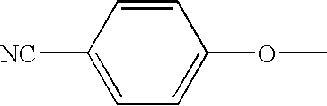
C1([NC])=CC=C(OC)C=C1
